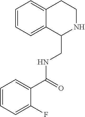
C1=CC=C2C(=C1)CCNC2CNC(C1=CC=CC=C1F)=O
